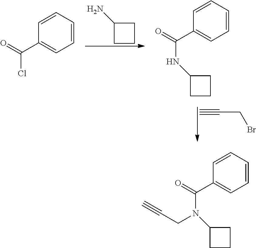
C1(N)CCC1.C(CBr)#C.C1=CC(C(=O)Cl)=CC=C1.C1=CC(C(=O)NC2CCC2)=CC=C1.C(CN(C1CCC1)C(C1=CC=CC=C1)=O)#C
